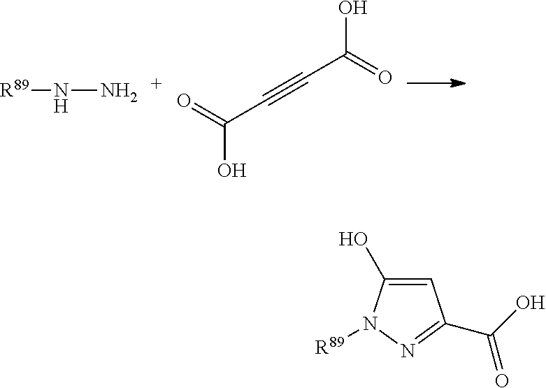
C(C(O)=O)#CC(O)=O.[R89]NN.C1=C(O)N([R89])N=C1C(O)=O
